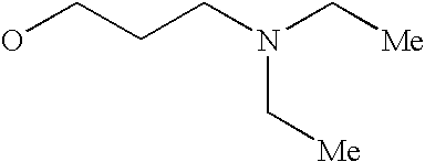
OCCCN(C[Me])C[Me]
